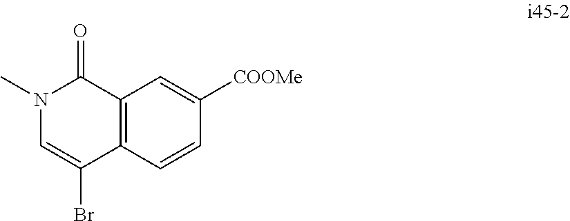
C12=C(C(=O)N(C)C=C1Br)C=C([COOMe])C=C2
